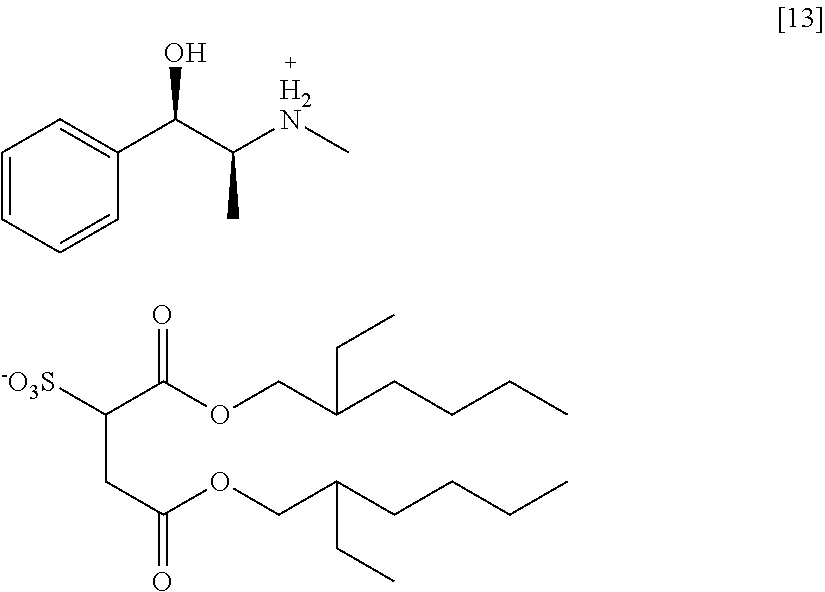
C1=CC=CC(C(C([H2N]C)C)O)=C1.[-O3S]C(C(OCC(CCCC)CC)=O)CC(OCC(CCCC)CC)=O
